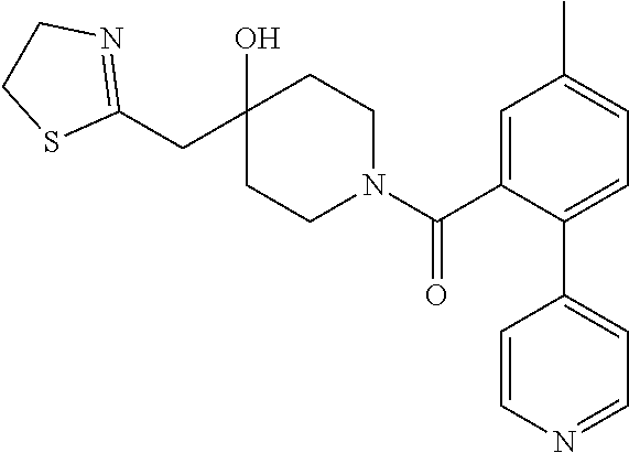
C1(CC2(O)CCN(C(C3=CC(C)=CC=C3C3=CC=NC=C3)=O)CC2)=NCCS1
